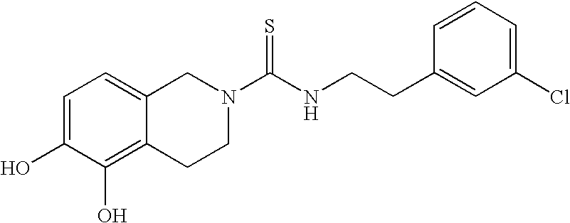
C1=C(O)C(O)=C2C(=C1)CN(C(NCCC1=CC(Cl)=CC=C1)=S)CC2
